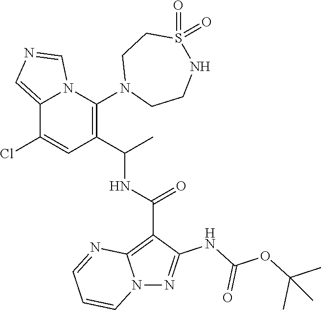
C12=CN=CN1C(N1CCNS(=O)(=O)CC1)=C(C(NC(C1=C3N(N=C1NC(OC(C)(C)C)=O)C=CC=N3)=O)C)C=C2Cl
